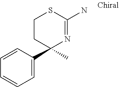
C1=CC(C2(C)N=C(N)SCC2)=CC=C1
